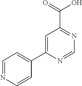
C1=C(C2=CC=NC=C2)N=CN=C1C(=O)O
